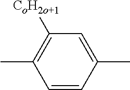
C1=C(C)C=CC(C)=C1[CoH2o+1]
